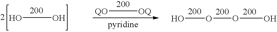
OO.[QO][OQ].OOOCO
